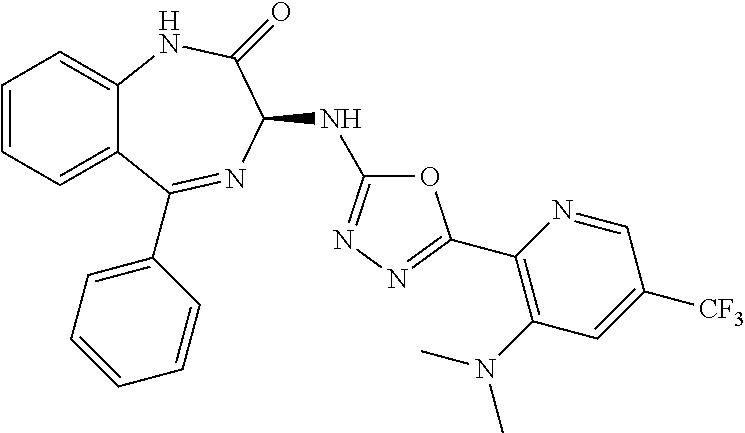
C1=CC=C2C(=C1)NC(=O)C(NC1=NN=C(C3=C(N(C)C)C=C([CF3])C=N3)O1)N=C2C1=CC=CC=C1
